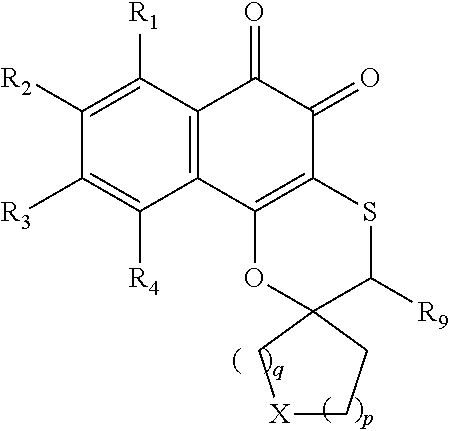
C1([R2])=C([R1])C2=C(C([R4])=C1[R3])C1=C(C(=O)C2=O)SC([R9])C2(O1)C[X]CC2
